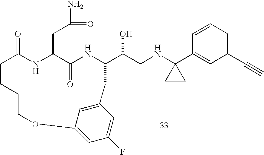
C1=CC=C(C#C)C=C1C1(NCC(O)C2NC(=O)C(CC(N)=O)NC(=O)CCCCOC3=CC(F)=CC(=C3)C2)CC1
